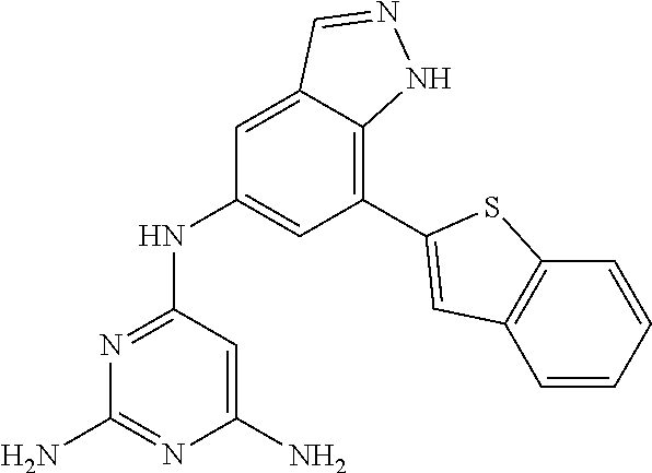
C1=C2C(=C(C3=CC4=C(C=CC=C4)S3)C=C1NC1=NC(N)=NC(N)=C1)NN=C2
